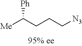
[Me]C(CCC[N3])[Ph]
